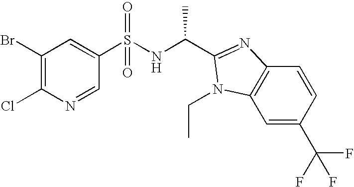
C1(S(NC(C)C2=NC3=C(C=C(C(F)(F)F)C=C3)N2CC)(=O)=O)=CC(Br)=C(Cl)N=C1
